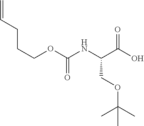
C=CCCCOC(NC(C(O)=O)COC(C)(C)C)=O
